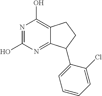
N1=C(O)N=C2C(=C1O)CCC2C1=CC=CC=C1Cl
